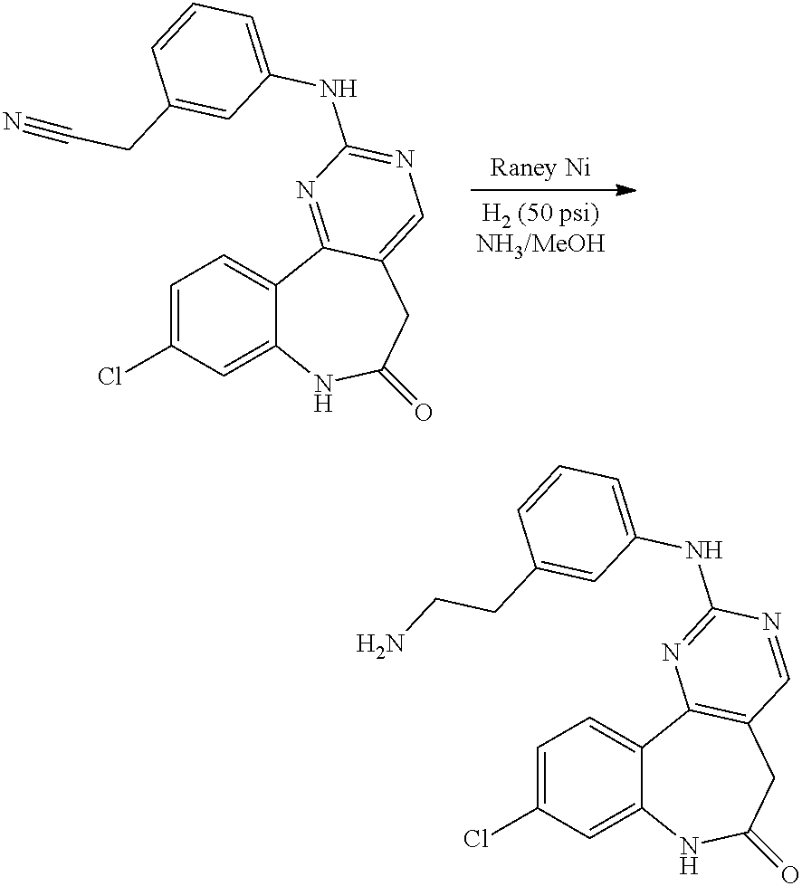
C1=C(Cl)C=C2C(=C1)C1=NC(NC3=CC=CC(CC#N)=C3)=NC=C1CC(=O)N2.C1=C(Cl)C=C2C(=C1)C1=C(CC(=O)N2)C=NC(NC2=CC=CC(CCN)=C2)=N1
